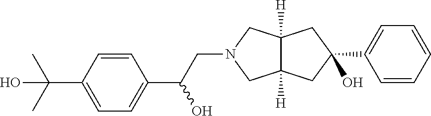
C1=C(C(C)(C)O)C=CC(C(CN2CC3([H])C([H])(C2)CC(O)(C2=CC=CC=C2)C3)O)=C1
